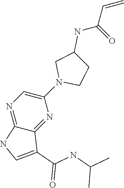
C12=NC=C(N3CCC(NC(=O)C=C)C3)N=C1C(C(NC(C)C)=O)=CN2
